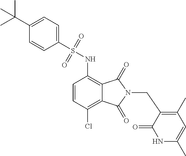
C1=CC(Cl)=C2C(=C1NS(C1=CC=C(C(C)(C)C)C=C1)(=O)=O)C(=O)N(CC1=C(C)C=C(C)NC1=O)C2=O
